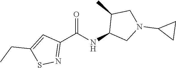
C1(C(NC2CN(C3CC3)CC2C)=O)=NSC(CC)=C1
